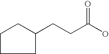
C1C(CCC(O)=O)CCC1
